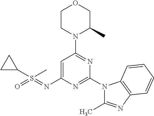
O1CCN(C2=NC(N3C(C)=NC4=C3C=CC=C4)=NC(N=S(=O)(C3CC3)C)=C2)C(C)C1
